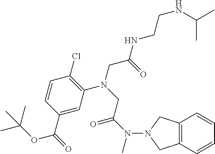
N(C(CN(CC(=O)NCCNC(C)C)C1=C(Cl)C=CC(C(=O)OC(C)(C)C)=C1)=O)(C)N1CC2=C(C1)C=CC=C2
